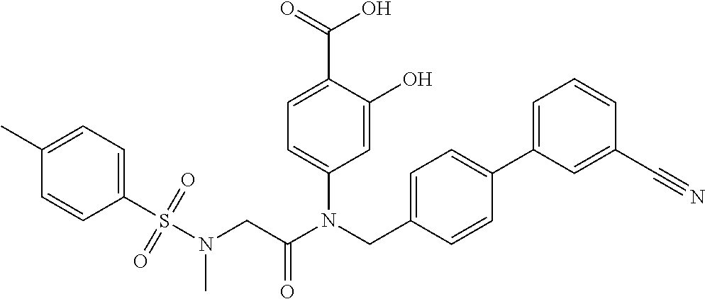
C1=C(O)C(C(=O)O)=CC=C1N(CC1=CC=C(C2=CC=CC(C#N)=C2)C=C1)C(CN(S(C1=CC=C(C)C=C1)(=O)=O)C)=O
